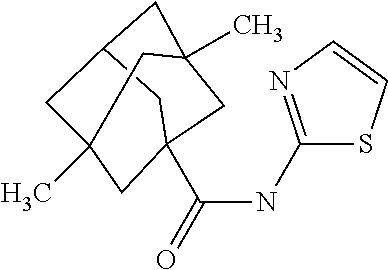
C1(NC(=O)C23CC4(C)CC(CC(C)(C2)C4)C3)=NC=CS1
